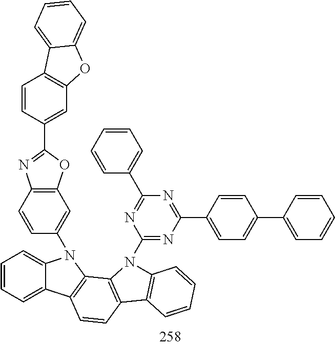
N1=C(N2C3=C(C=CC=C3)C3=C2C2=C(C=C3)C3=CC=CC=C3N2C2=CC3=C(C=C2)N=C(C2=CC4=C(C=C2)C2=CC=CC=C2O4)O3)N=C(C2=CC=CC=C2)N=C1C1=CC=C(C2=CC=CC=C2)C=C1
